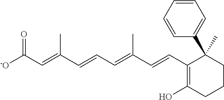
[-O]C(C=C(C=CC=C(C=CC1=C(O)CCCC1(C1=CC=CC=C1)C)C)C)=O
